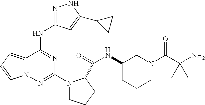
N1=C(NC2=NC(N3CCCC3C(=O)NC3CCCN(C(C(N)(C)C)=O)C3)=NN3C2=CC=C3)C=C(C2CC2)N1
